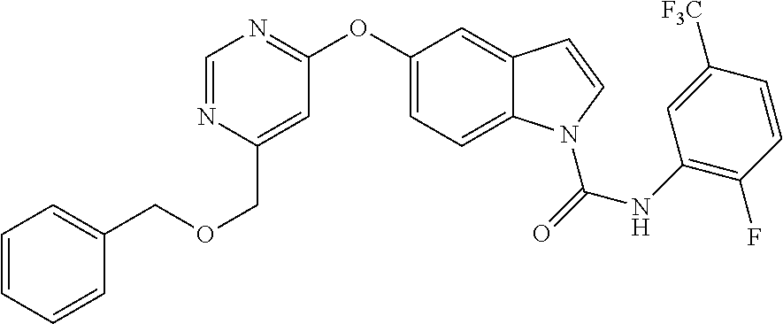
C1=CC=CC(COCC2=CC(OC3=CC=C4C(=C3)C=CN4C(=O)NC3=C(F)C=CC([F3C])=C3)=NC=N2)=C1
